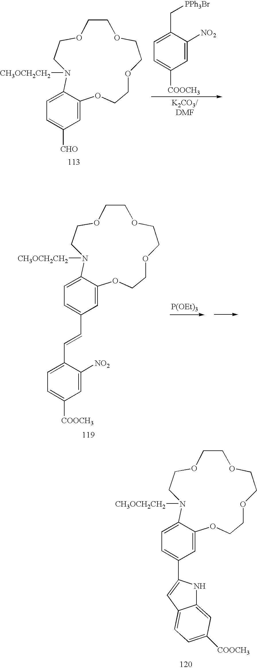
O1CCOCCOCCOC2=CC([CHO])=CC=C2N([CH3OCH2CH2])CC1.C1=C(C[PPh3Br])C([NO2])=CC([COOCH3])=C1.[P(OEt)3].O1CCOCCOCCOC2=CC(C=CC3=CC=C([COOCH3])C=C3[NO2])=CC=C2N([CH3OCH2CH2])CC1.O1CCOCCOCCOC2=CC(C3=CC4=CC=C([COOCH3])C=C4N3)=CC=C2N([CH3OCH2CH2])CC1
